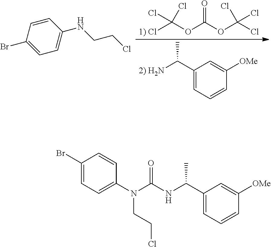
O=C(OC(Cl)(Cl)Cl)OC(Cl)([1) Cl])Cl.C1(C(C)[2) H2N])=CC=CC([OMe])=C1.C1=CC(Br)=CC=C1NCCCl.C1(Br)=CC=C(N(C(NC(C2=CC=CC([OMe])=C2)C)=O)CCCl)C=C1
